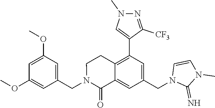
C1(OC)=CC(OC)=CC(CN2C(=O)C3=CC(CN4C(=N)N(C)C=C4)=CC(C4=CN(C)N=C4[CF3])=C3CC2)=C1
